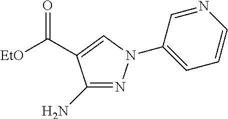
C(C1=CN(C2=CC=CN=C2)N=C1N)([EtO])=O
